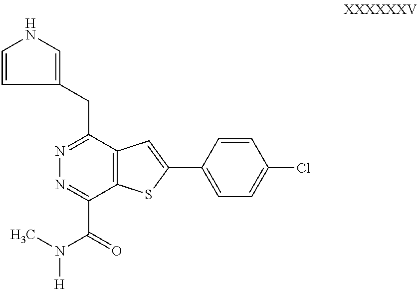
C1=CC(CC2=NN=C(C(=O)N(C)[H])C3=C2C=C(C2=CC=C(Cl)C=C2)S3)=CN1
